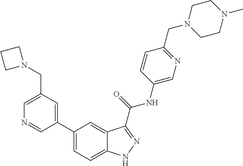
C1(CN2CCC2)=CN=CC(C2=CC=C3C(=C2)C(C(NC2=CN=C(CN4CCN(C)CC4)C=C2)=O)=NN3)=C1
